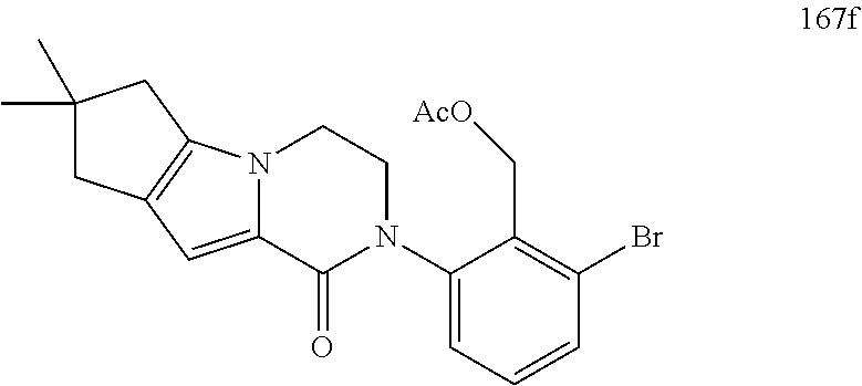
N12C(=CC3=C1CC(C)(C)C3)C(=O)N(C1=CC=CC(Br)=C1C[AcO])CC2
